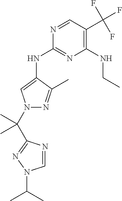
C1(NC2=CN(C(C3=NN(C(C)C)C=N3)(C)C)N=C2C)=NC(NCC)=C(C(F)(F)F)C=N1
